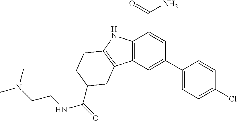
C12=C(C=C(C3=CC=C(Cl)C=C3)C=C1C(=O)N)C1=C(N2)CCC(C(NCCN(C)C)=O)C1
